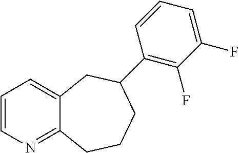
C1=CN=C2C(=C1)CC(C1=C(F)C(F)=CC=C1)CCC2
